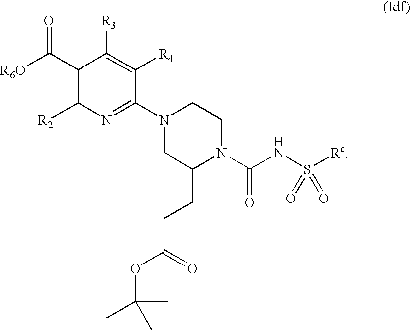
C1(C([R6O])=O)=C([R2])N=C(N2CC(CCC(=O)OC(C)(C)C)N(C(NS([Rc])(=O)=O)=O)CC2)C([R4])=C1[R3]
